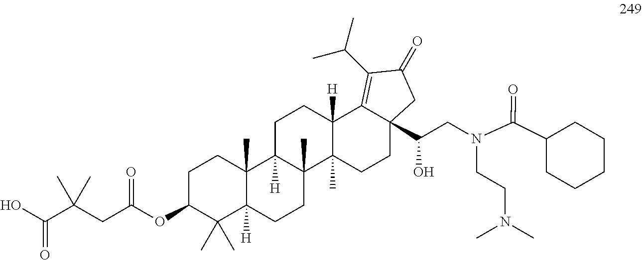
C1C(OC(CC(C(O)=O)(C)C)=O)C(C)(C)C2([H])C(C)(C1)C1([H])C(C)(CC2)C2(C)C([H])(CC1)C1=C(C(C)C)C(=O)CC1(C(CN(C(C1CCCCC1)=O)CCN(C)C)O)CC2
